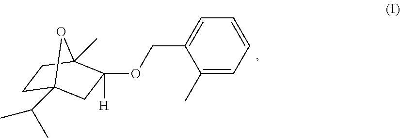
C1C2(C(C)C)CC(OCC3=CC=CC=C3C)([H])C(C)(C1)O2
